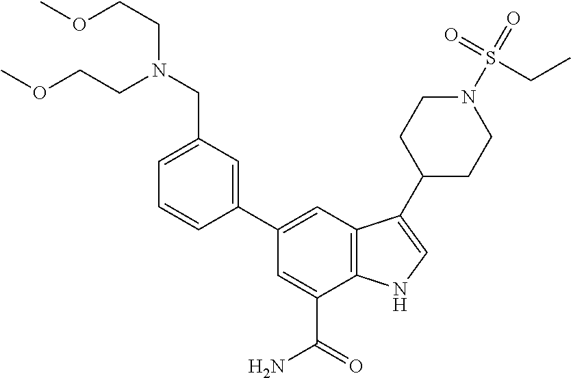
C1=CC(C2=CC3=C(C(C(=O)N)=C2)NC=C3C2CCN(S(=O)(=O)CC)CC2)=CC(CN(CCOC)CCOC)=C1
